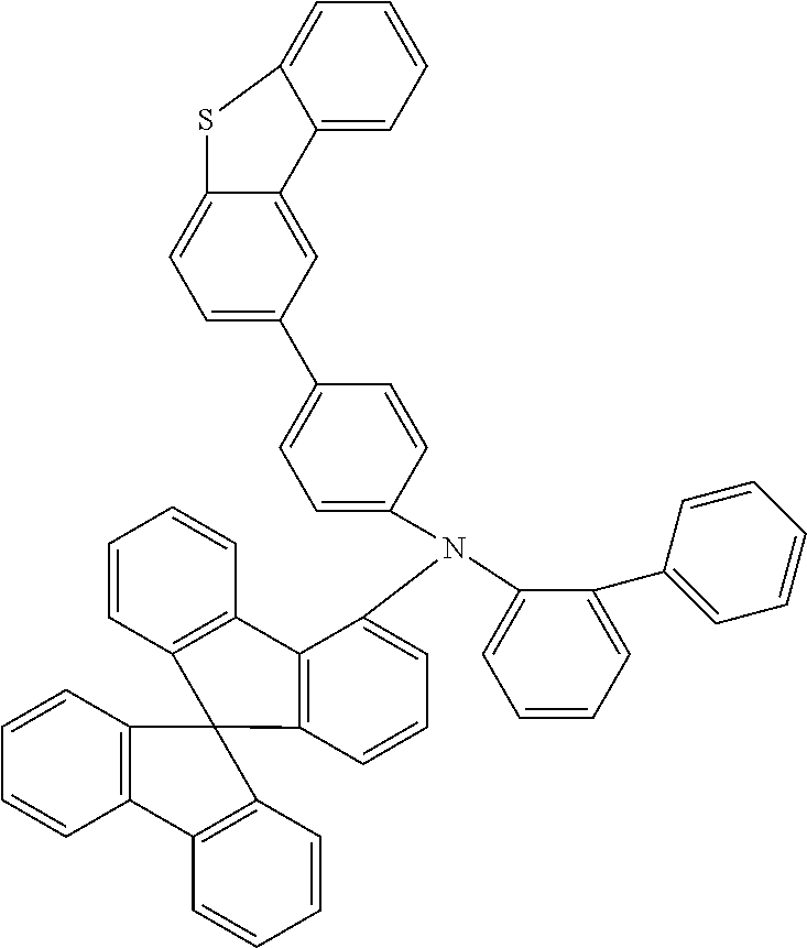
C1=CC=C(N(C2=CC=CC3=C2C2=C(C=CC=C2)C32C3=C(C=CC=C3)C3=C2C=CC=C3)C2=CC=C(C3=CC=C4C(=C3)C3=CC=CC=C3S4)C=C2)C(C2=CC=CC=C2)=C1
